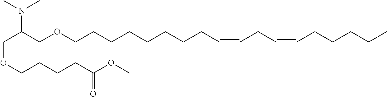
C(C(COCCCCCCCCC=CCC=CCCCCC)N(C)C)OCCCCC(OC)=O
